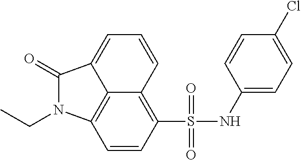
C12=C3C=CC(S(NC4=CC=C(Cl)C=C4)(=O)=O)=C1C=CC=C2C(=O)N3CC
